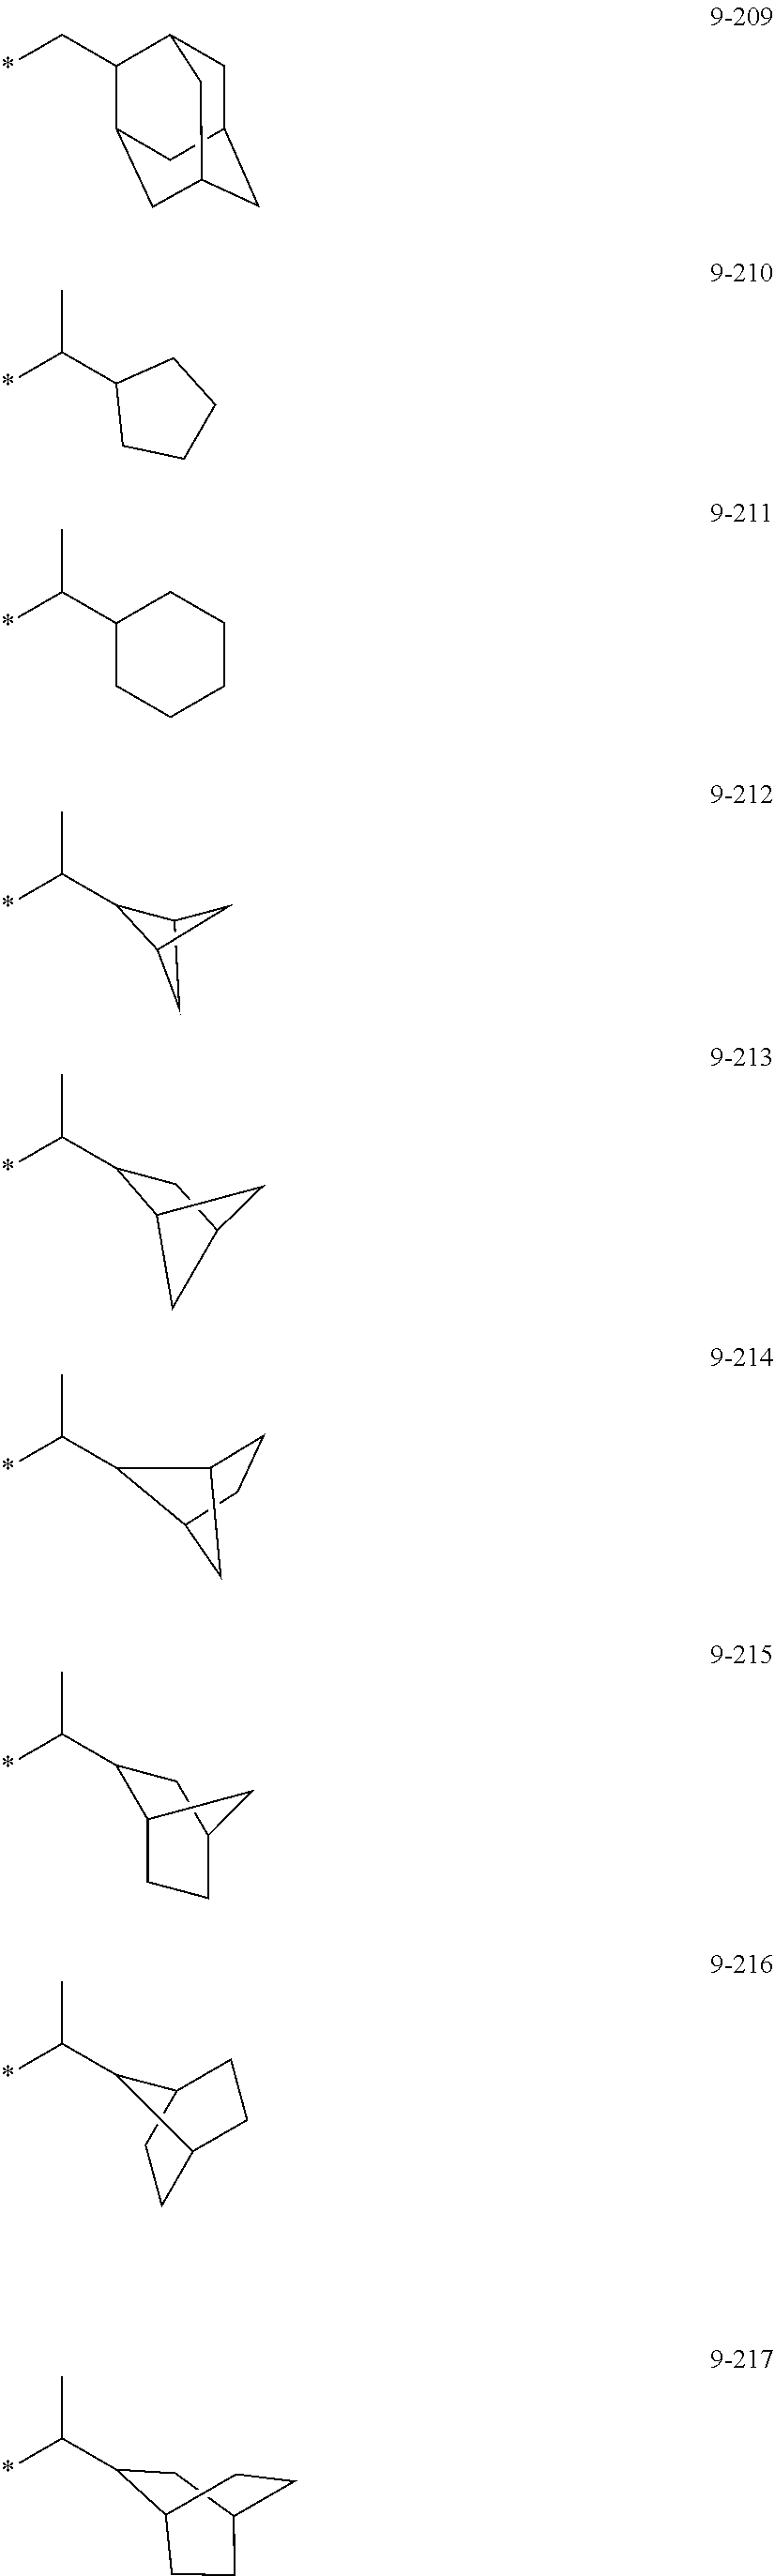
*C(C1C2CC1C2)C.*C(C1CCCC1)C.*C(C1CCCCC1)C.C12CC(CC1C(*)C)C2.*C(C1C2CCC(C1)C2)C.*C(C1C2CCC1CC2)C.*C(C1CC2CCC1CC2)C.*CC1C2CC3CC(CC1C3)C2.*C(C)C1C2CC1CC2
